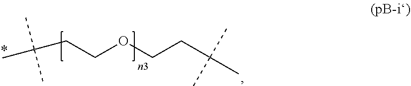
CC(C)(C)CCOCCC(C)(C)C
